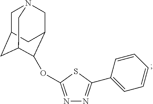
C1C2CC3C(OC4=NN=C(C5=CC=CC=C5)S4)C(CN1C3)C2
